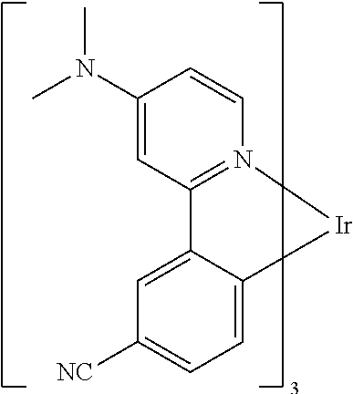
C1=C2C(=CC=C1[NC])[Ir]N1=C2C=C(N(C)C)C=C1
